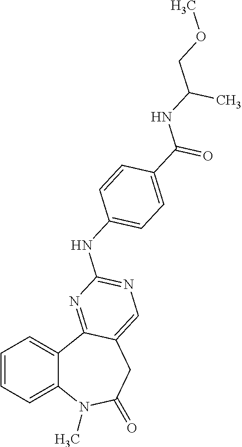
C1=CC=C2C(=C1)C1=NC(NC3=CC=C(C(=O)NC(COC)C)C=C3)=NC=C1CC(=O)N2C
